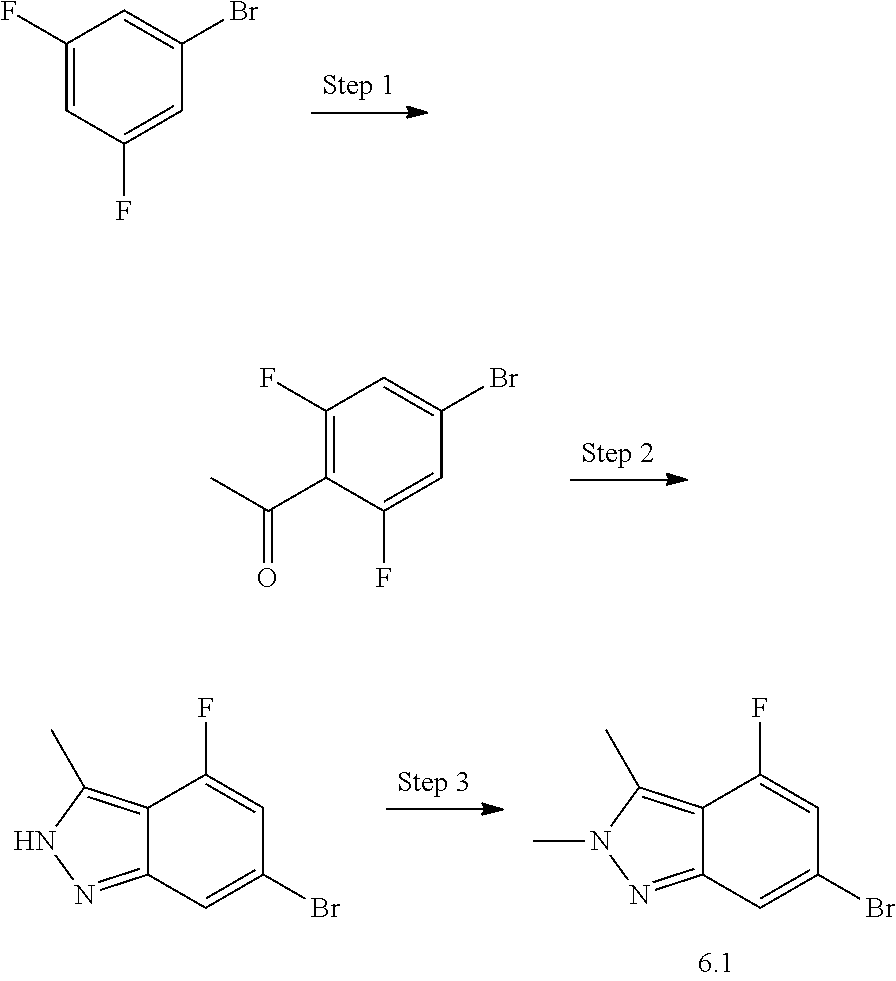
C1(F)=CC(F)=CC(Br)=C1.C1(F)=C(C(C)=O)C(F)=CC(Br)=C1.C12=C(C)NN=C1C=C(Br)C=C2F.C12=C(C)N(C)N=C1C=C(Br)C=C2F
